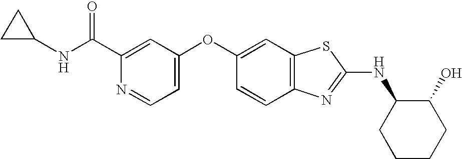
C1(C(NC2CC2)=O)=CC(OC2=CC3=C(C=C2)N=C(NC2CCCCC2O)S3)=CC=N1
